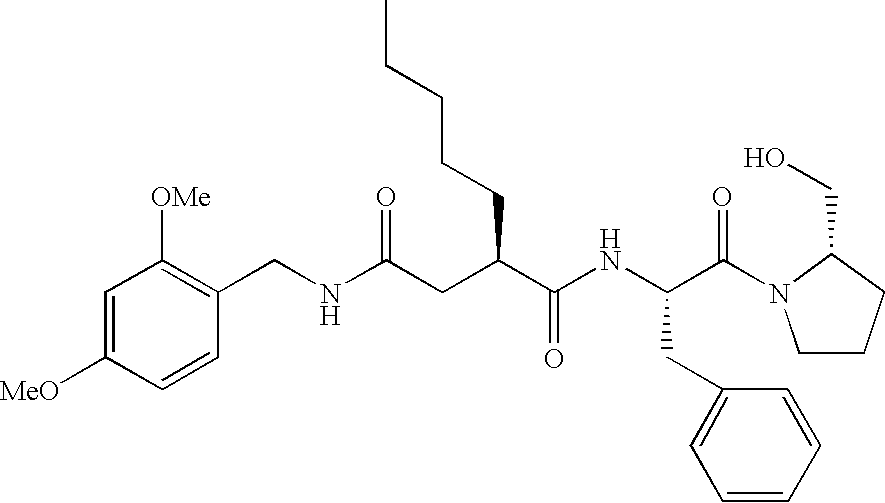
N(C(=O)CC(C(NC(C(=O)N1CCCC1CO)CC1=CC=CC=C1)=O)CCCCC)CC1=C([OMe])C=C([MeO])C=C1
